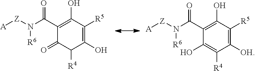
[A][Z]N(C(C1=C(O)C([R5])=C(O)C([R4])C1=O)=O)[R6].[A][Z]N(C(C1=C(O)C([R5])=C([OH])C([R4])=C1O)=O)[R6]
